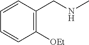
C(NC)C1=C([OEt])C=CC=C1
